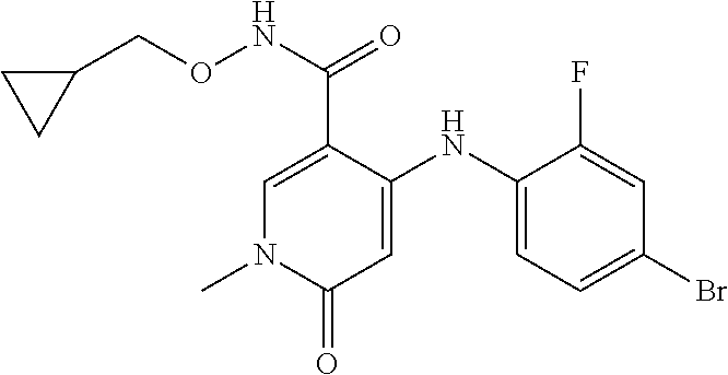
C1=C(C(NOCC2CC2)=O)C(NC2=CC=C(Br)C=C2F)=CC(=O)N1C
